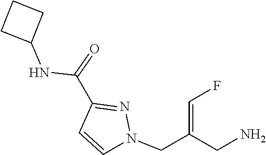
N(C(C1=NN(CC(=CF)CN)C=C1)=O)C1CCC1
